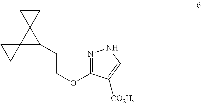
N1=C(OCCC2C3(C24CC4)CC3)C([CO2H])=CN1
